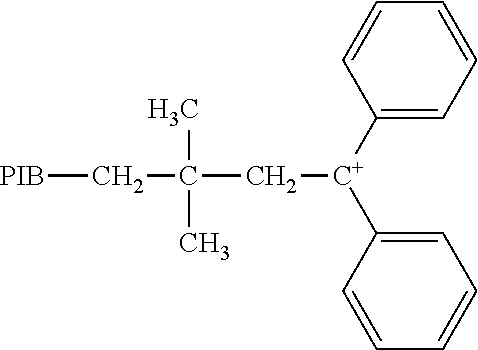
[PIB]CC(C)(C)C[C+](C1=CC=CC=C1)C1=CC=CC=C1
